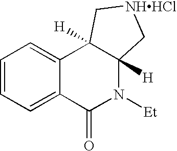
C1=CC=C2C(=C1)C1([H])C([H])(N([Et])C2=O)C[NHHCl]C1
